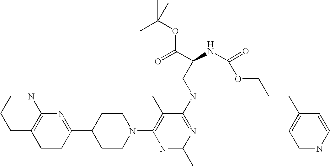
C1=CC(C2CCN(C3=C(C)C(NCC(NC(=O)OCCCC4=CC=NC=C4)C(=O)OC(C)(C)C)=NC(C)=N3)CC2)=NC2=C1CCCN2
